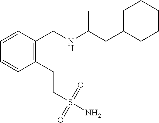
C1=CC(CNC(CC2CCCCC2)C)=C(CCS(N)(=O)=O)C=C1
